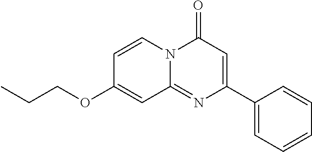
C1(C2=CC(=O)N3C(=N2)C=C(OCCC)C=C3)=CC=CC=C1
